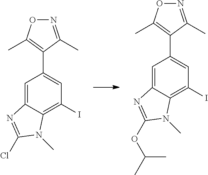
C1=C2C(=C(I)C=C1C1=C(C)ON=C1C)N(C)C(OC(C)C)=N2.C1=C2C(=C(I)C=C1C1=C(C)ON=C1C)N(C)C(Cl)=N2
